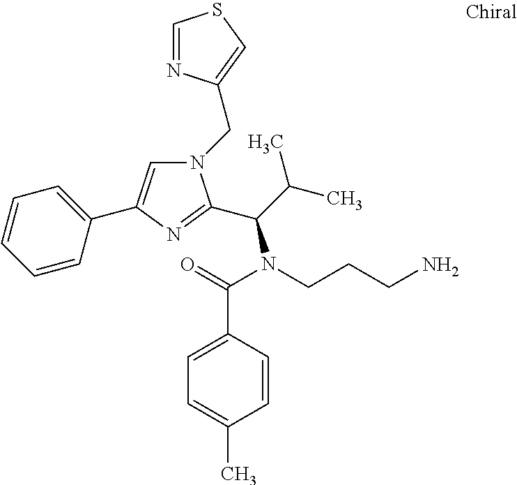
N1(CC2=CSC=N2)C=C(C2=CC=CC=C2)N=C1C(C(C)C)N(CCCN)C(=O)C1=CC=C(C)C=C1
